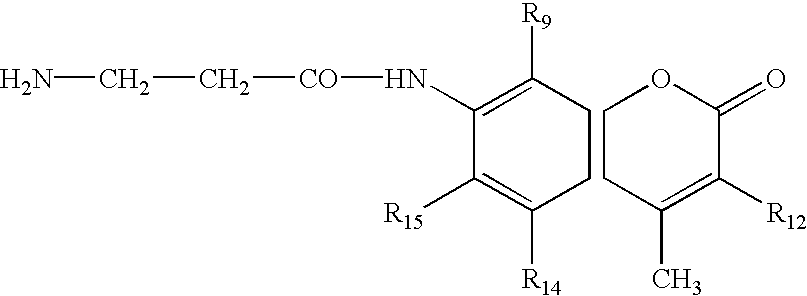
C1(N[CO]CCN)=C([R9])CCC([R14])=C1[R15].C1(=O)C([R12])=C(C)CCO1
